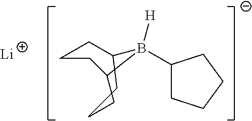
C1CCC(CC)B([H])(C2CCCC2)C1.[Li]
